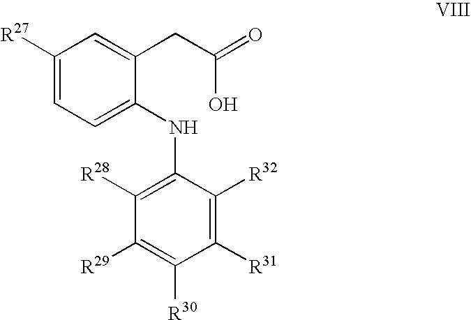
C1([R27])=CC=C(NC2=C([R28])C([R29])=C([R30])C([R31])=C2[R32])C(CC(=O)O)=C1
